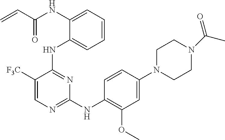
N(C1=CC=CC=C1NC1=NC(NC2=C(OC)C=C(N3CCN(C(=O)C)CC3)C=C2)=NC=C1[F3C])C(C=C)=O
